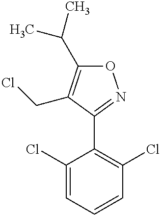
C1(Cl)=CC=CC(Cl)=C1C1=NOC(C(C)C)=C1CCl
